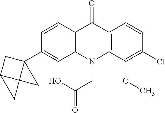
C12=C(N(CC(=O)O)C3=C(C1=O)C=CC(Cl)=C3OC)C=C(C13CC4C1(C4)C3)C=C2
